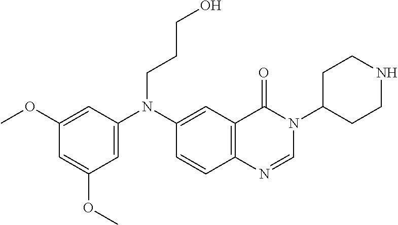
C1(OC)=CC(N(C2=CC3=C(C=C2)N=CN(C2CCNCC2)C3=O)CCCO)=CC(OC)=C1
